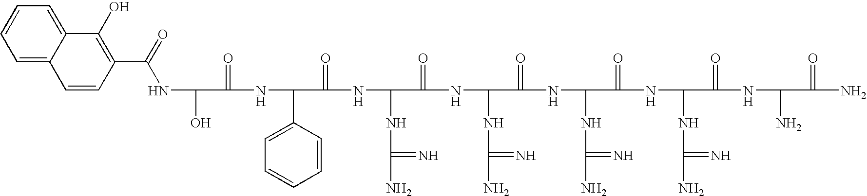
C(NC(O)C(=O)NC(C1=CC=CC=C1)C(=O)NC(NC(N)=N)C(=O)NC(NC(N)=N)C(=O)NC(NC(N)=N)C(=O)NC(NC(N)=N)C(=O)NC(N)C(=O)N)(C1=C(O)C2=CC=CC=C2C=C1)=O
